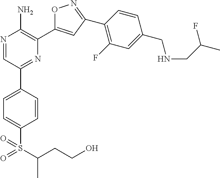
N1=CC(C2=CC=C(S(C(CCO)C)(=O)=O)C=C2)=NC(C2=CC(C3=C(F)C=C(CNCC(C)F)C=C3)=NO2)=C1N
